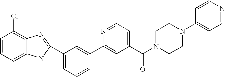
N1=CC=C(C(N2CCN(C3=CC=NC=C3)CC2)=O)C=C1C1=CC(C2=NC3=C(Cl)C=CC=C3N2)=CC=C1
